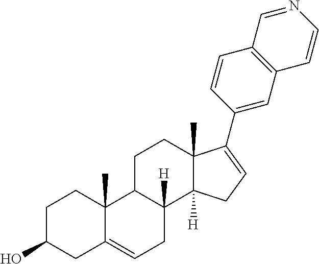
C1C(O)CC2=CCC3([H])C(C2(C)C1)CCC1(C)C3([H])CC=C1C1=CC2=C(C=C1)C=NC=C2
